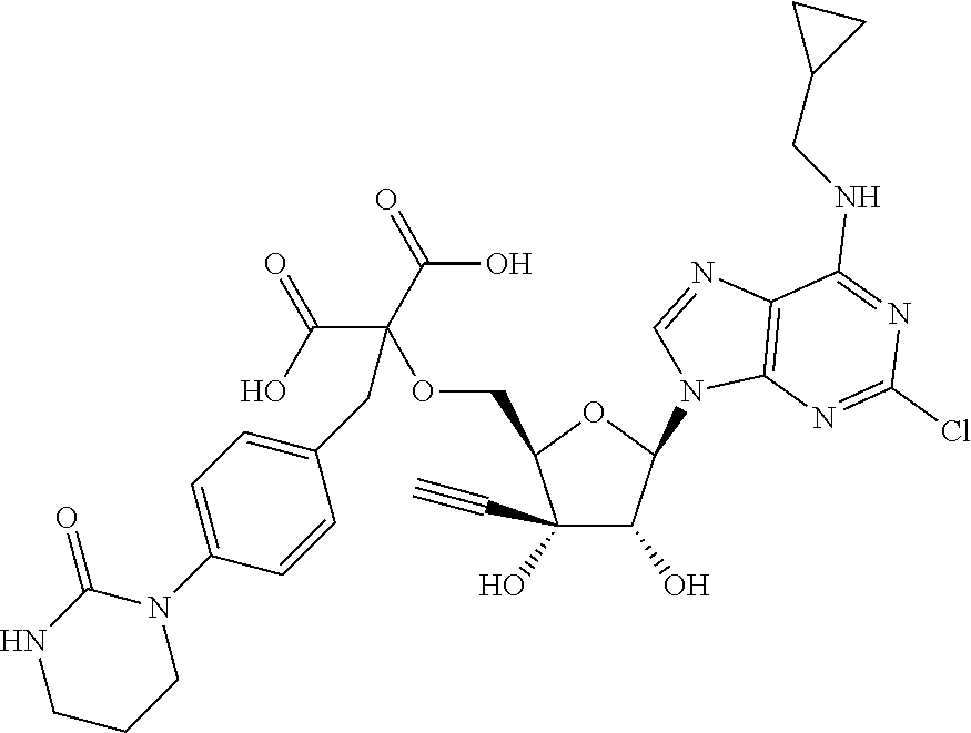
C1(O)(C#C)C(O)C(N2C3=C(N=C2)C(NCC2CC2)=NC(Cl)=N3)OC1COC(C(=O)O)(C(=O)O)CC1=CC=C(N2C(=O)NCCC2)C=C1
